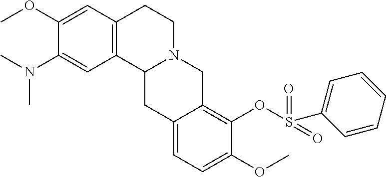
C1(N(C)C)=CC2=C(C=C1OC)CCN1C2CC2=CC=C(OC)C(OS(=O)(=O)C3=CC=CC=C3)=C2C1
